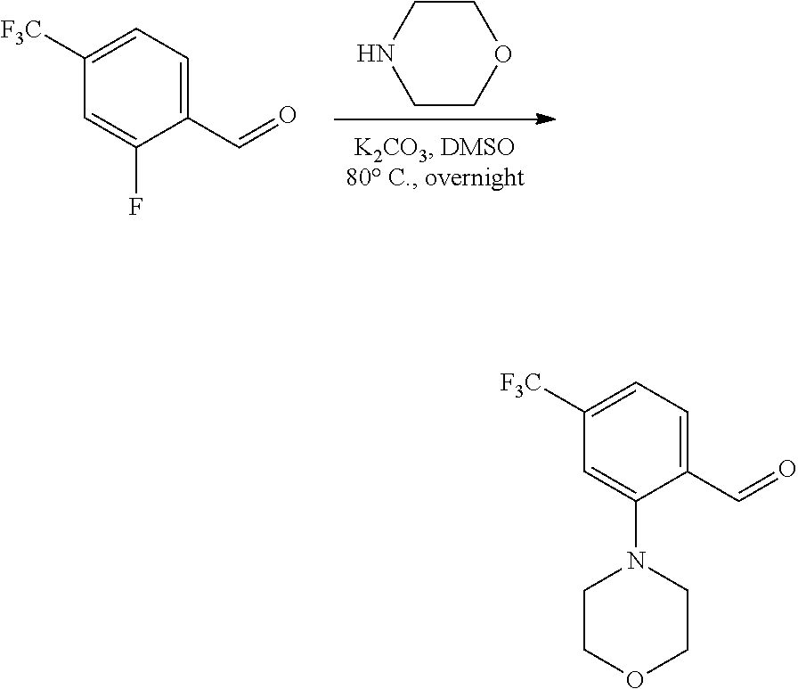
C1COCCN1.O=CC1=CC=C([F3C])C=C1F.O=CC1=CC=C([F3C])C=C1N1CCOCC1
